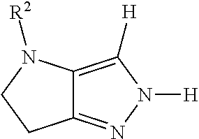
C12=NN([H])C([H])=C1N([R2])CC2
